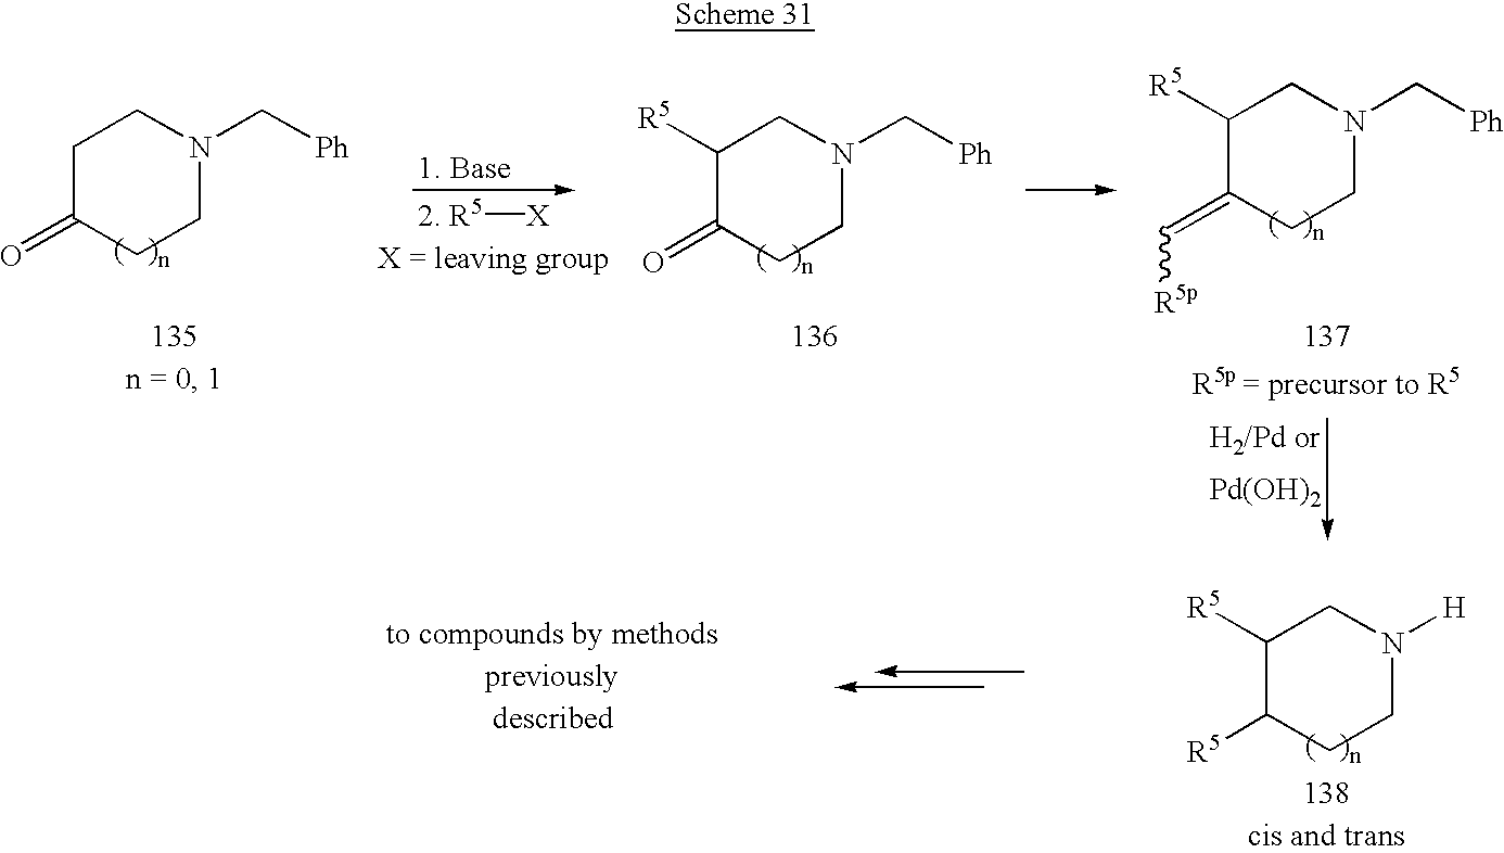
[R5][X].[Pd(OH)2].C1C(=O)CCN(C[Ph])C1.C1([R5])C(=O)CCN(C[Ph])C1.C1([R5])C(=C[R5p])CCN(C[Ph])C1.C1([R5])C([R5])CCN([H])C1
